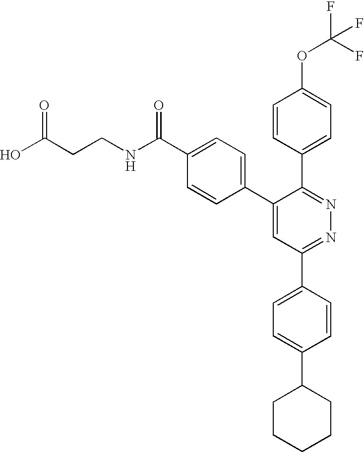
OC(CCNC(C1=CC=C(C2=CC(C3=CC=C(C4CCCCC4)C=C3)=NN=C2C2=CC=C(OC(F)(F)F)C=C2)C=C1)=O)=O
